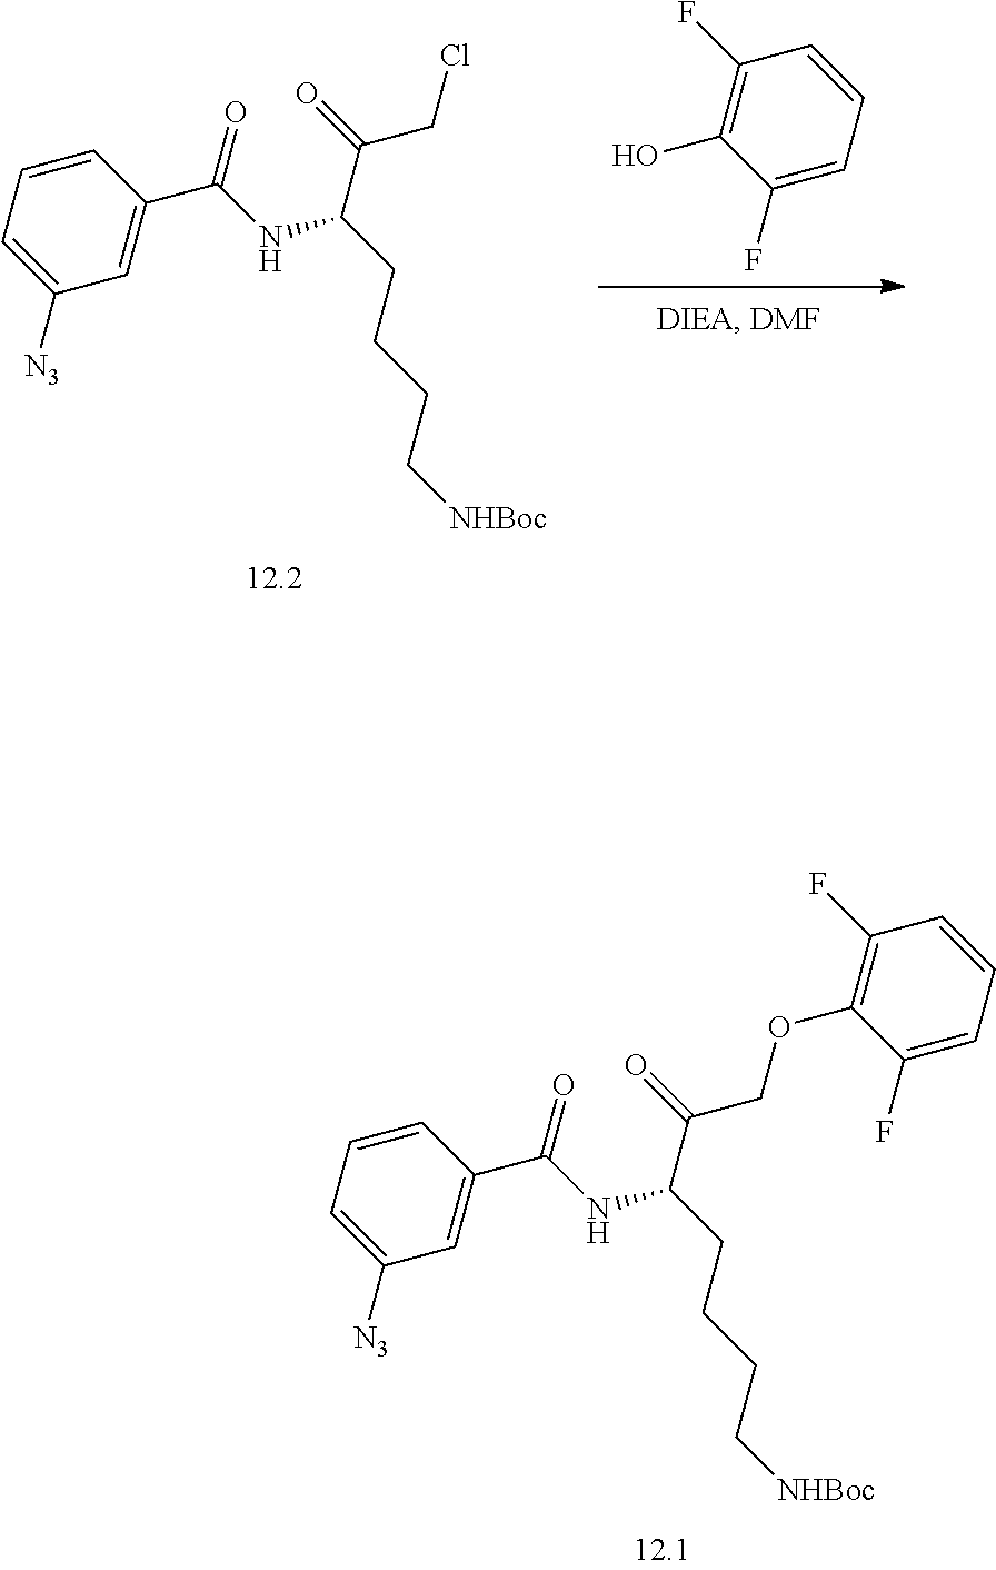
C1=CC=C([N3])C=C1C(NC(CCCC[NHBoc])C(=O)COC1=C(F)C=CC=C1F)=O.OC1=C(F)C=CC=C1F.C1=CC=C([N3])C=C1C(NC(CCCC[NHBoc])C(=O)CCl)=O
